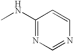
C1(NC)=NC=NC=C1
